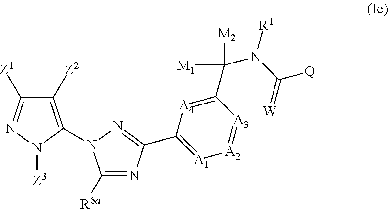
C1([Z2])=C(N2C([R6a])=NC(C3=[A1][A2]=[A3]C(C(N(C(=[W])[Q])[R1])([M1])[M2])=[A4]3)=N2)N([Z3])N=C1[Z1]
